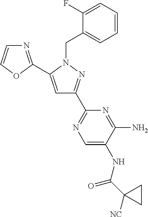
N1=C(C2=CC(C3=NC=C(NC(=O)C4([NC])CC4)C(N)=N3)=NN2CC2=CC=CC=C2F)OC=C1
